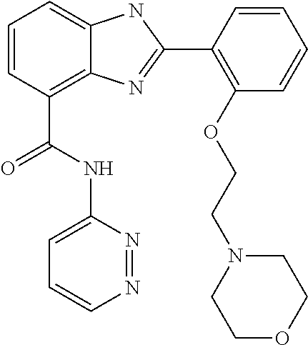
C1=CC(C(NC2=CC=CN=N2)=O)=C2C(=C1)NC(C1=C(OCCN3CCOCC3)C=CC=C1)=N2
